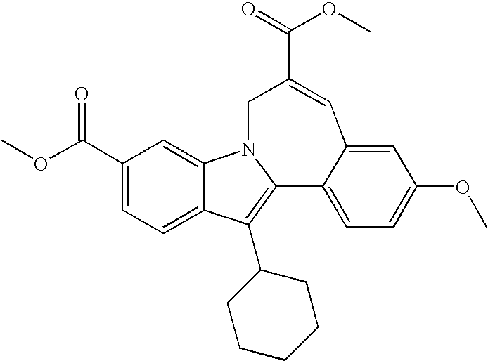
O(C(=O)C1=CC2=CC(OC)=CC=C2C2=C(C3CCCCC3)C3=CC=C(C(=O)OC)C=C3N2C1)C
